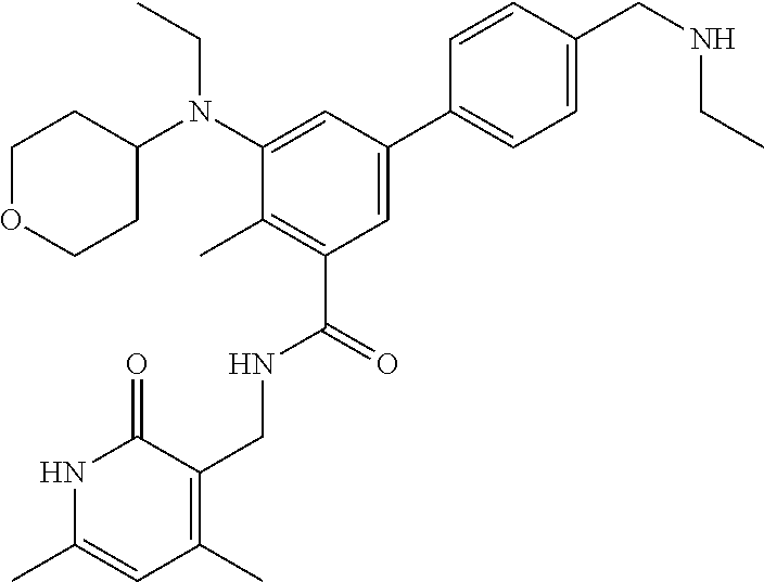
CCN(C1CCOCC1)C1=CC(C2=CC=C(CNCC)C=C2)=CC(C(NCC2=C(C)C=C(C)NC2=O)=O)=C1C
